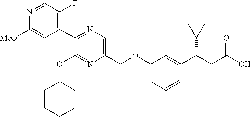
N1=C(C2=C(F)C=NC([MeO])=C2)C(OC2CCCCC2)=NC(COC2=CC=CC(C(CC(O)=O)C3CC3)=C2)=C1
